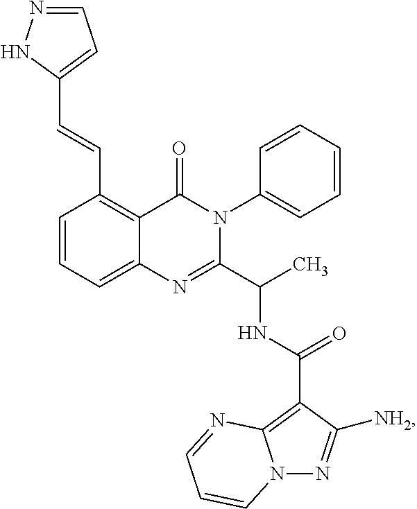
C1=CC=C2C(=C1C=CC1=CC=NN1)C(=O)N(C1=CC=CC=C1)C(C(C)NC(=O)C1=C3N(N=C1[NH2])C=CC=N3)=N2
